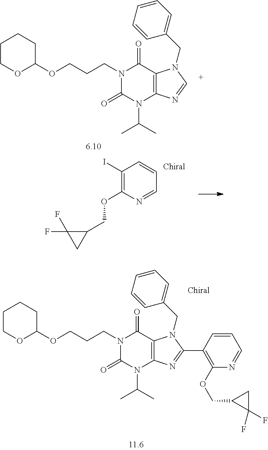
N1(CCCOC2CCCCO2)C(=O)N(C(C)C)C2=C(C1=O)N(CC1=CC=CC=C1)C=N2.C1(I)=C(OCC2C(F)(F)C2)N=CC=C1.N1(CCCOC2CCCCO2)C(=O)N(C(C)C)C2=C(C1=O)N(CC1=CC=CC=C1)C(C1=C(OCC3CC3(F)F)N=CC=C1)=N2
